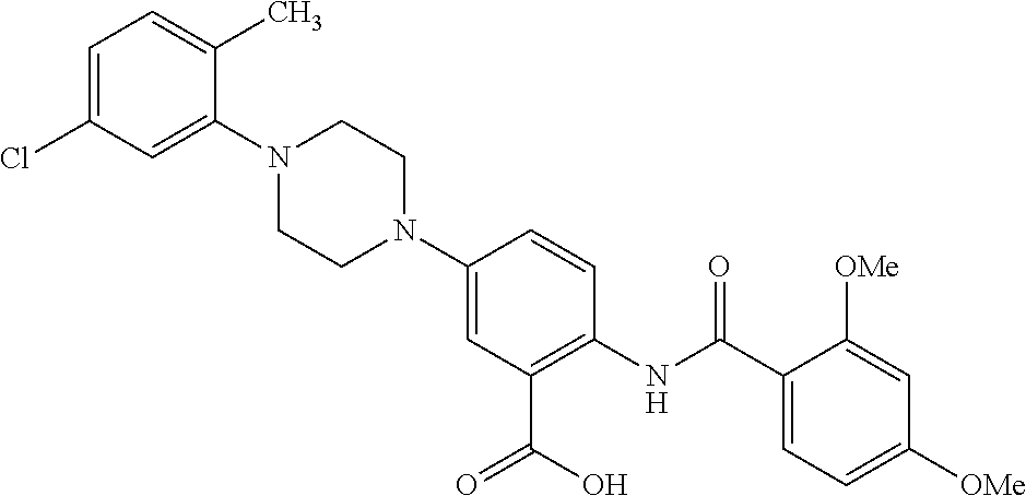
N1(C2=CC(C(O)=O)=C(NC(=O)C3=CC=C([OMe])C=C3[OMe])C=C2)CCN(C2=CC(Cl)=CC=C2C)CC1
